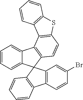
C1=CC=C2C(=C1)C1=C(C23C2=C(C4=C3C=C(Br)C=C4)C=CC=C2)C=CC2=C1C1=C(S2)C=CC=C1
